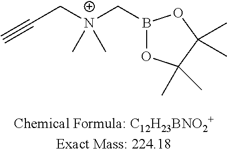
C#CC[N+](CB1OC(C)(C)C(C)(C)O1)(C)C
